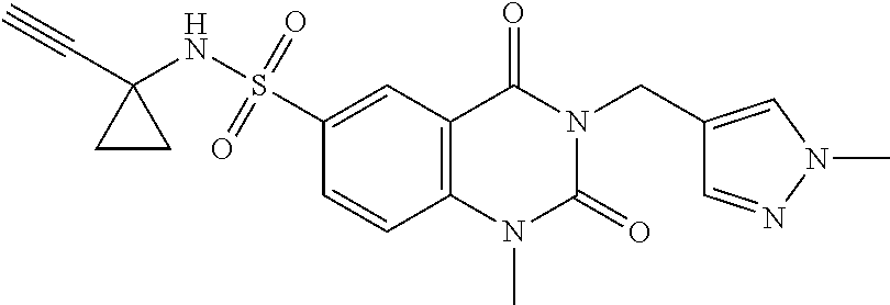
C(N1C(=O)N(C)C2=C(C1=O)C=C(S(=O)(=O)NC1(C#C)CC1)C=C2)C1=CN(C)N=C1
